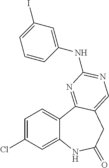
C1=C(Cl)C=C2C(=C1)C1=NC(NC3=CC(I)=CC=C3)=NC=C1CC(=O)N2
